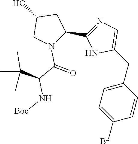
C1(CC2=CN=C(C3CC(O)CN3C(=O)C(N[Boc])C(C)(C)C)N2)=CC=C(Br)C=C1
